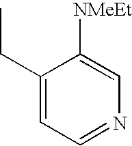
C1(CC)=CC=NC=C1[NMeEt]
